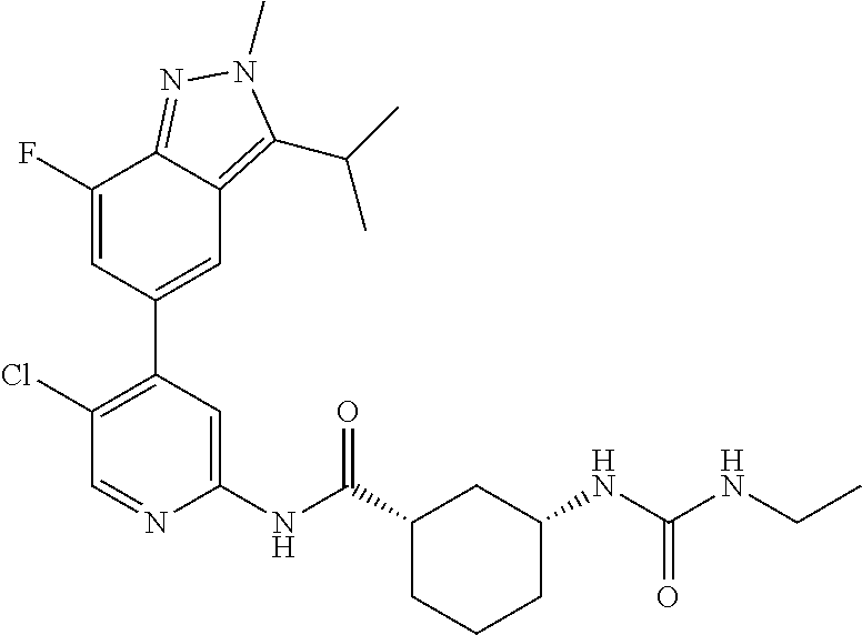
C1(NC(C2CCCC(NC(NCC)=O)C2)=O)=CC(C2=CC3=C(C(C)C)N(C)N=C3C(F)=C2)=C(Cl)C=N1
